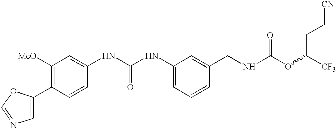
C1=C(C2=C([MeO])C=C(NC(NC3=CC=CC(CNC(OC([CF3])CC[CN])=O)=C3)=O)C=C2)OC=N1
